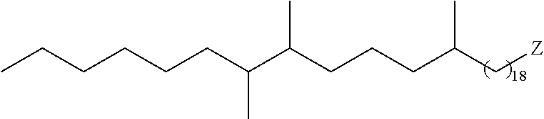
C(CC(C(CCCC(C[Z])C)C)C)CCCC
